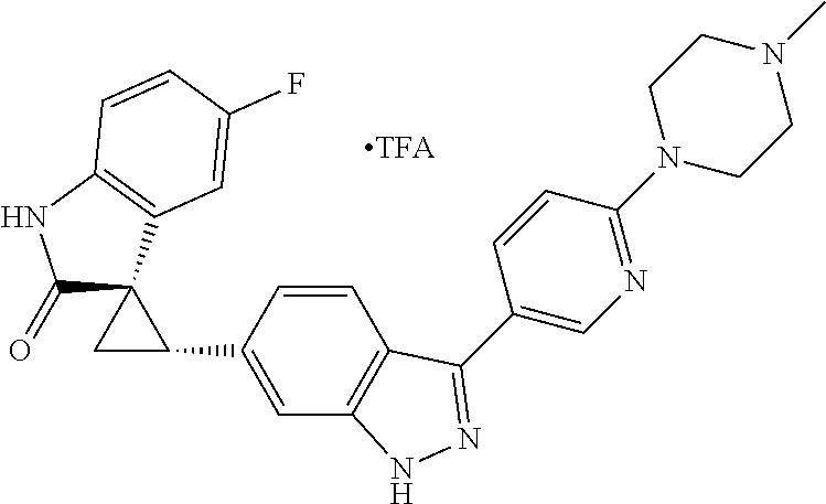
C1C(C2=CC3=C(C=C2)C(C2=CN=C(N4CCN(C)CC4)C=C2)=NN3)C12C(=O)NC1=C2C=C(F)C=C1
